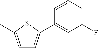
C1=CC=C(F)C=C1C1=CC=C(C)S1
